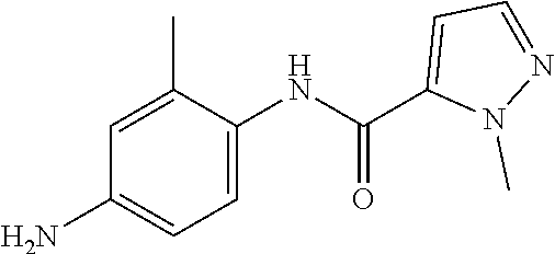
NC1=CC=C(NC(C2=CC=NN2C)=O)C(C)=C1
